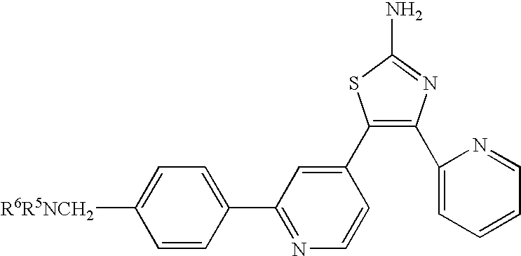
C1([R6R5NCH2])=CC=C(C2=NC=CC(C3=C(C4=CC=CC=N4)N=C(N)S3)=C2)C=C1
